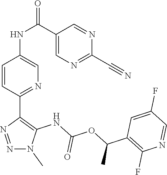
N1(C)N=NC(C2=NC=C(NC(C3=CN=C(C#N)N=C3)=O)C=C2)=C1NC(OC(C1=C(F)N=CC(F)=C1)C)=O
